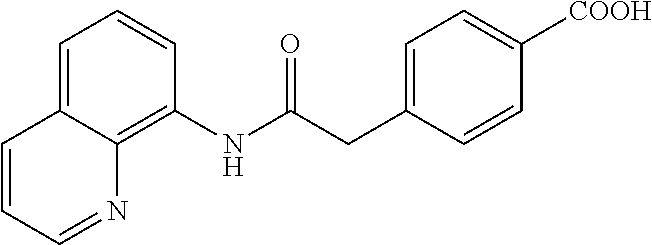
C1=C2C(=C(NC(CC3=CC=C([COOH])C=C3)=O)C=C1)N=CC=C2
